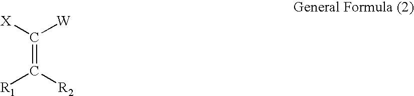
C(=C([R2])[R1])([X])[W]
